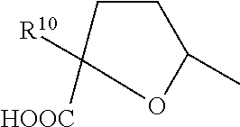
C1([R10])([HOOC])CCC(C)O1
